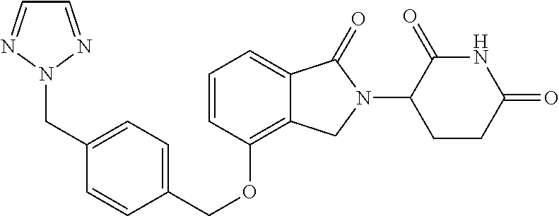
C(OC1=C2C(=CC=C1)C(=O)N(C1C(=O)NC(=O)CC1)C2)C1=CC=C(CN2N=CC=N2)C=C1
